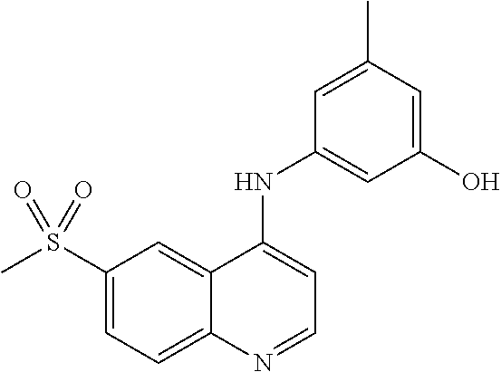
C1(S(C)(=O)=O)=CC=C2C(=C1)C(NC1=CC(O)=CC(C)=C1)=CC=N2
